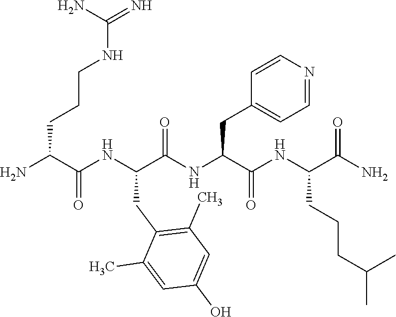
NC(C(NC(C(NC(C(NC(C(N)=O)CCCC(C)C)=O)CC1=CC=NC=C1)=O)CC1=C(C)C=C(O)C=C1C)=O)CCCNC(=N)N
